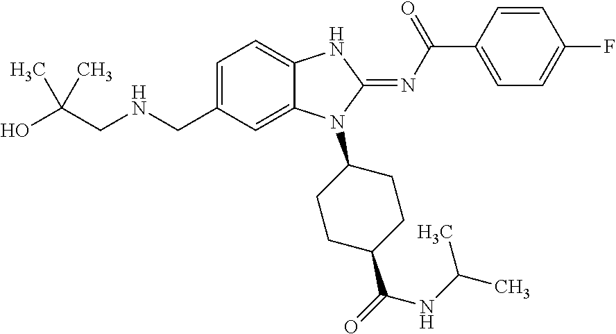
C(C1=CC=C2C(=C1)N(C1CCC(C(=O)NC(C)C)CC1)C(=NC(C1=CC=C(F)C=C1)=O)N2)NCC(O)(C)C
